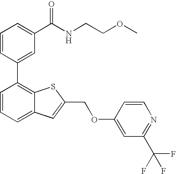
C1=CC(C2=C3C(=CC=C2)C=C(COC2=CC(C(F)(F)F)=NC=C2)S3)=CC(C(NCCOC)=O)=C1
